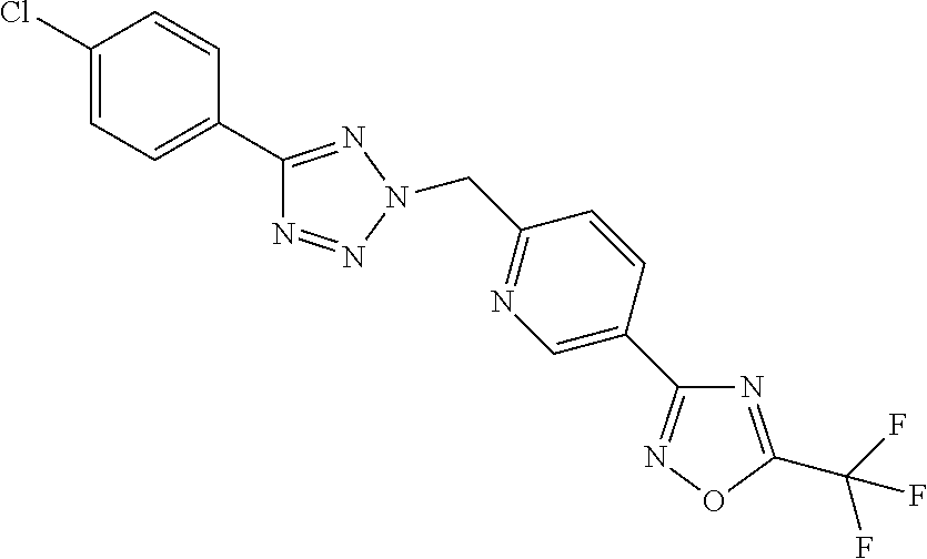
C1(Cl)=CC=C(C2=NN(CC3=NC=C(C4=NOC(C(F)(F)F)=N4)C=C3)N=N2)C=C1
